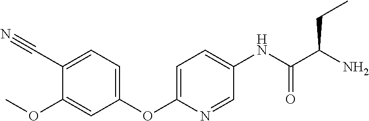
C1(OC2=CC=C(NC(C(N)CC)=O)C=N2)=CC=C(C#N)C(OC)=C1
